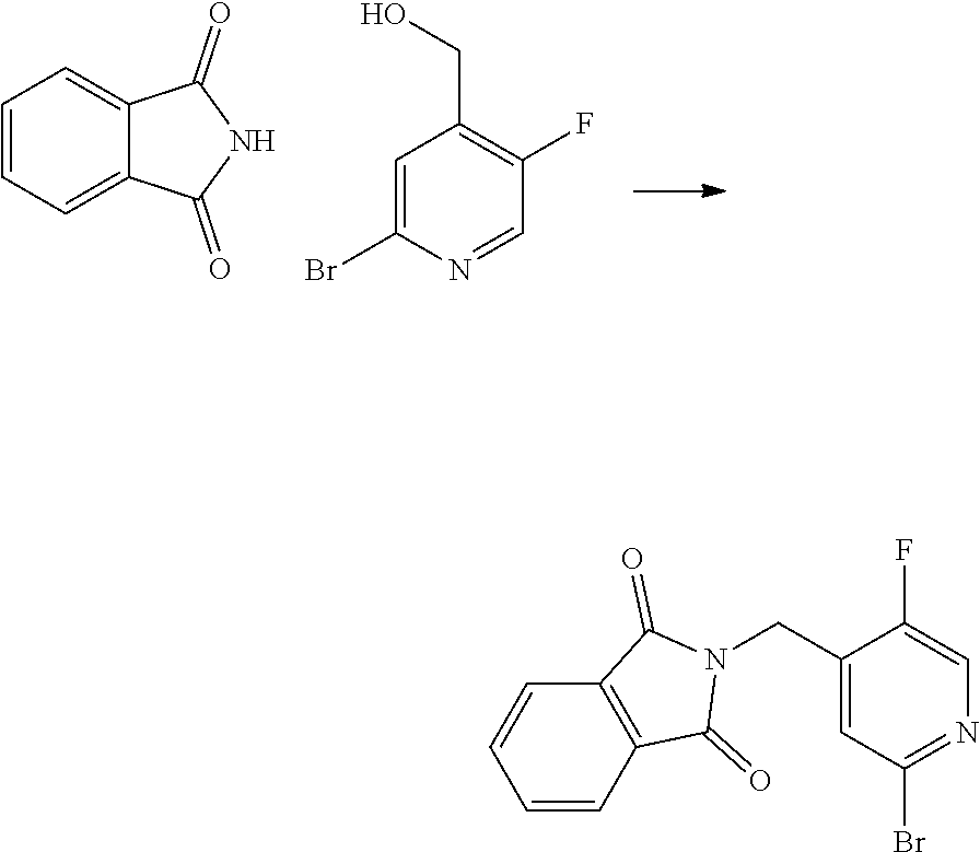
C1=CC=C2C(=C1)C(=O)NC2=O.C1=C(Br)N=CC(F)=C1CO.C1=CC2=C(C=C1)C(=O)N(CC1=CC(Br)=NC=C1F)C2=O
